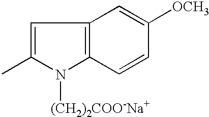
C1=C(C)N([(CH2)2COO-Na+])C2=C1C=C([OCH3])C=C2
